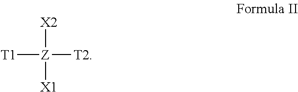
[T1][Z]([T2])([X2])[X1]
